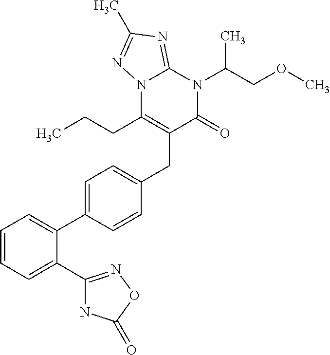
C1=CC=C(C2=NOC(=O)N2)C(C2=CC=C(CC3=C(CCC)N4C(=NC(C)=N4)N(C(COC)C)C3=O)C=C2)=C1
